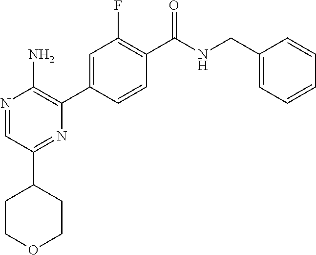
N1=CC(C2CCOCC2)=NC(C2=CC(F)=C(C(NCC3=CC=CC=C3)=O)C=C2)=C1N
